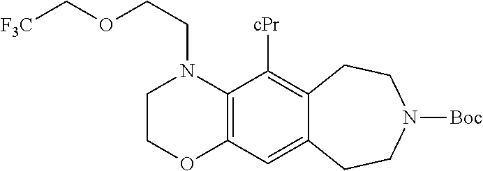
C1COC2=C(N1CCOC[F3C])C([cPr])=C1C(=C2)CCN([Boc])CC1
